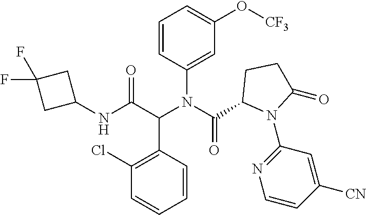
N(C(C(N(C(=O)C1N(C2=NC=CC([CN])=C2)C(=O)CC1)C1=CC(O[CF3])=CC=C1)C1=C(Cl)C=CC=C1)=O)C1CC(F)(F)C1
